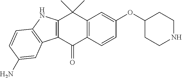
C12=C(C(=O)C3=C(C1(C)C)C=C(OC1CCNCC1)C=C3)C1=C(N2)C=CC(N)=C1
